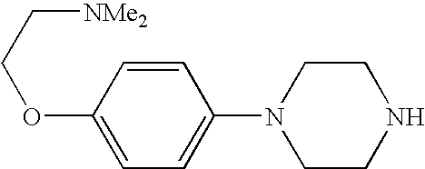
C1=C(OCC[NMe2])C=CC(N2CCNCC2)=C1
